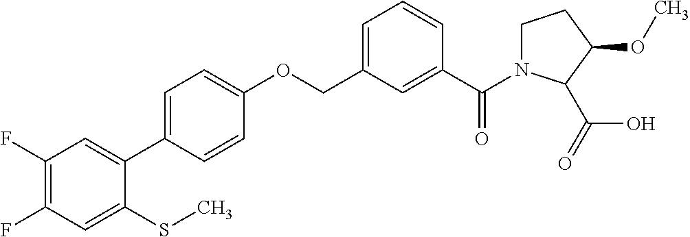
C1(F)=C(F)C=C(SC)C(C2=CC=C(OCC3=CC=CC(C(=O)N4CCC(OC)C4C(=O)O)=C3)C=C2)=C1
